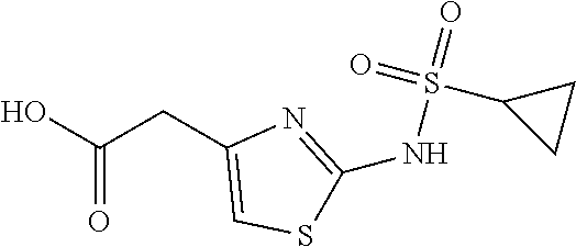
OC(CC1=CSC(NS(=O)(=O)C2CC2)=N1)=O
